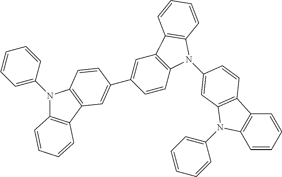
N1(C2=CC=CC=C2)C2=C(C3=C1C=CC(C1=CC4=C(C=C1)N(C1=CC5=C(C6=C(C=CC=C6)N5C5=CC=CC=C5)C=C1)C1=C4C=CC=C1)=C3)C=CC=C2
